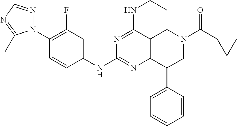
C1(N2N=CN=C2C)=C(F)C=C(NC2=NC3=C(C(NCC)=N2)CN(C(C2CC2)=O)CC3C2=CC=CC=C2)C=C1
